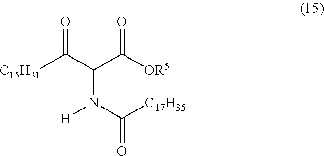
C(N(C(=O)[C17H35])[H])(C([OR5])=O)C(=O)[C15H31]
